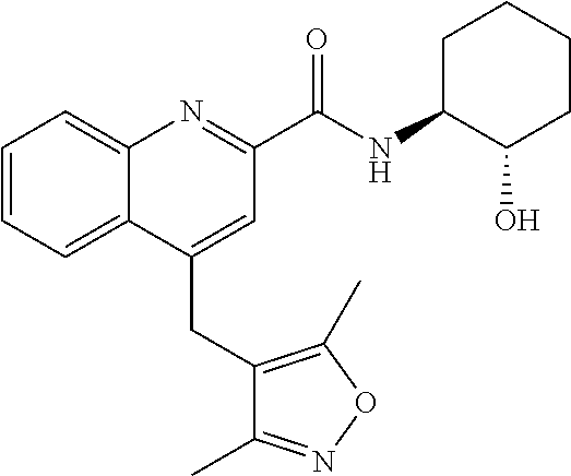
C(C1=CC(C(NC2C(O)CCCC2)=O)=NC2=CC=CC=C12)C1=C(C)ON=C1C
